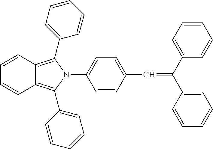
C1=CC(C=C(C2=CC=CC=C2)C2=CC=CC=C2)=CC=C1N1C(C2=CC=CC=C2)=C2C(=C1C1=CC=CC=C1)C=CC=C2
